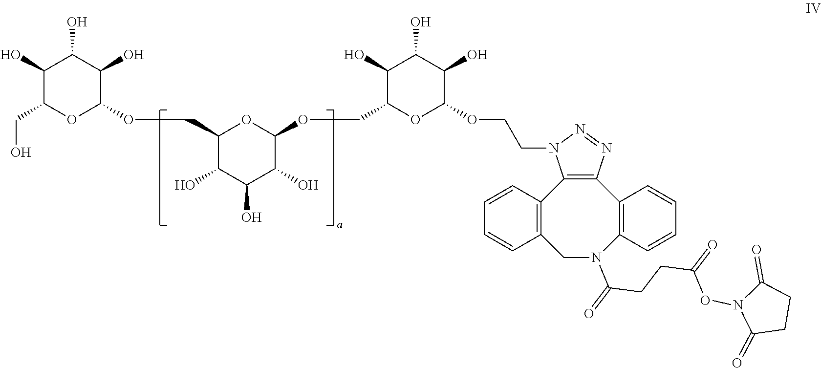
C1(O)C(CO)OC(OCC2C(O)C(O)C(O)C(OCC3C(O)C(O)C(O)C(OCCN4C5=C(C6=C(N(C(=O)CCC(=O)ON7C(=O)CCC7=O)CC7=C5C=CC=C7)C=CC=C6)N=N4)O3)O2)C(O)C1O
